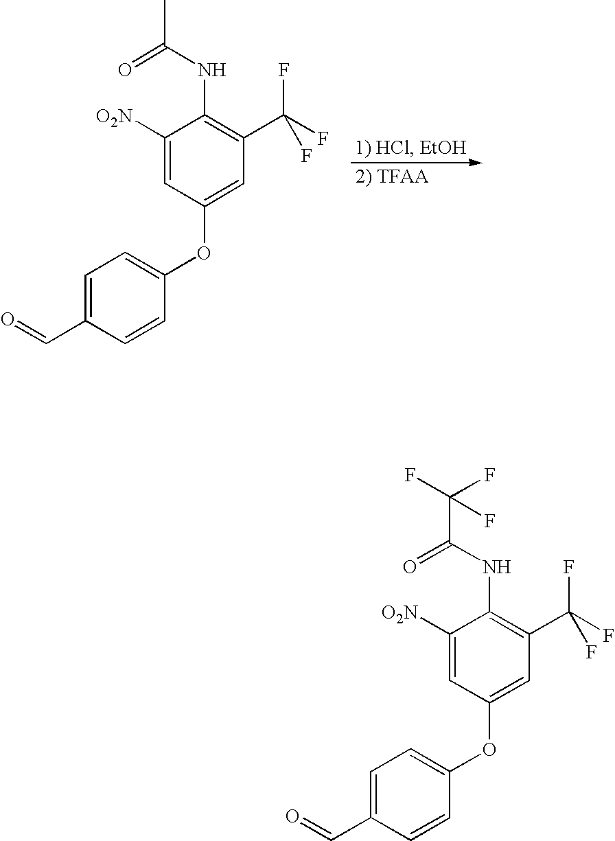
C1=C(C=O)C=CC(OC2=CC(C(F)(F)F)=C(NC(C)=O)C([O2N])=C2)=C1.C1=C(C=O)C=CC(OC2=CC(C(F)(F)F)=C(NC(C(F)(F)F)=O)C([O2N])=C2)=C1
